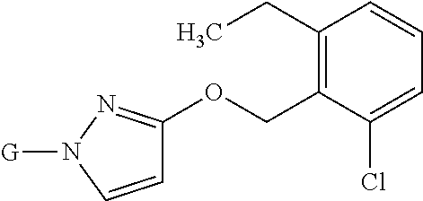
C1=CN([G])N=C1OCC1=C(CC)C=CC=C1Cl
